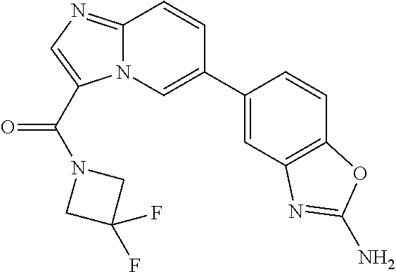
C12=NC=C(C(N3CC(F)(F)C3)=O)N1C=C(C1=CC3=C(C=C1)OC(N)=N3)C=C2
